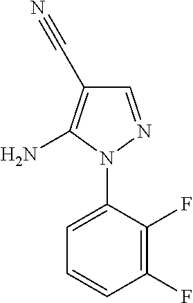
C1=C(N2N=CC(C#N)=C2N)C(F)=C(F)C=C1
